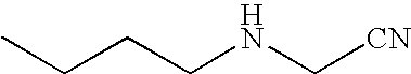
C(CCNC[CN])C
